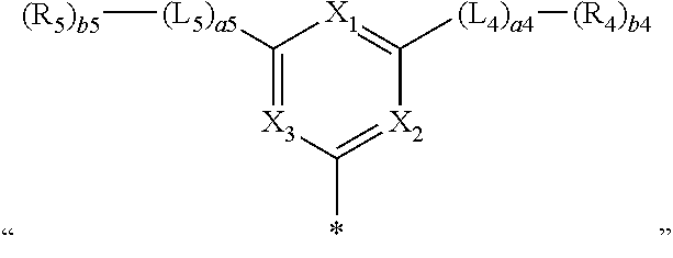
[(R5)b5][(L5)a5]C1=[X3]C(*)=[X2]C([(L4)a4][(R4)b4])=[X1]1
